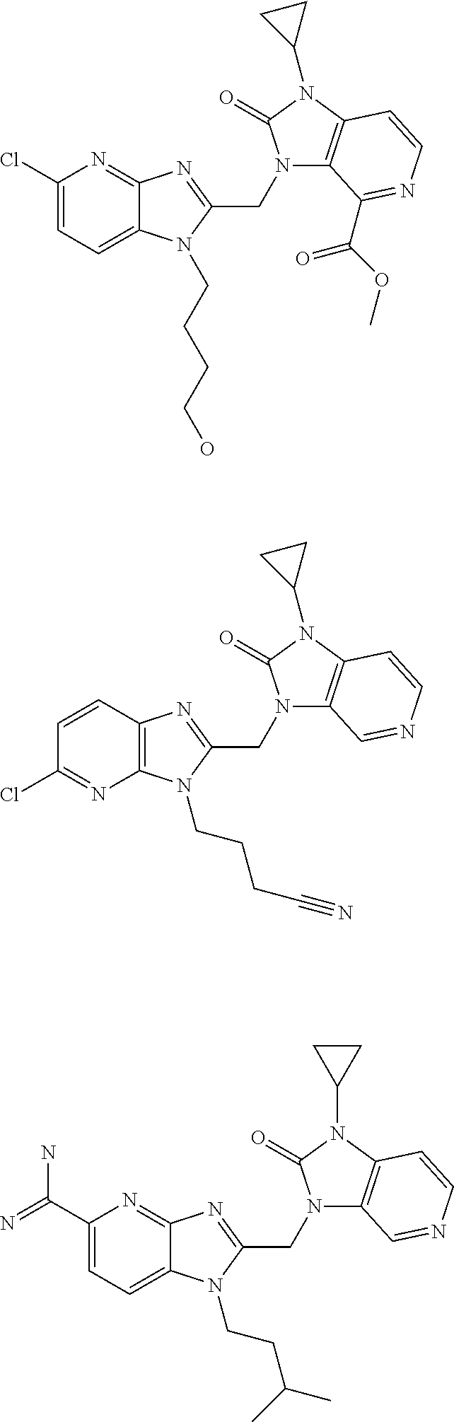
C1(Cl)=CC=C2C(=N1)N=C(CN1C3=C(N(C4CC4)C1=O)C=CN=C3C(=O)OC)N2CCCCO.C1=CC2=C(N=C1Cl)N(CCCC#N)C(CN1C3=C(N(C4CC4)C1=O)C=CN=C3)=N2.C1(C(N)=N)=CC=C2C(=N1)N=C(CN1C3=C(N(C4CC4)C1=O)C=CN=C3)N2CCC(C)C
